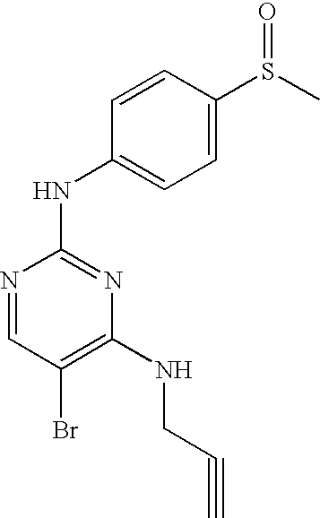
N1=CC(Br)=C(NCC#C)N=C1NC1=CC=C(S(C)=O)C=C1
